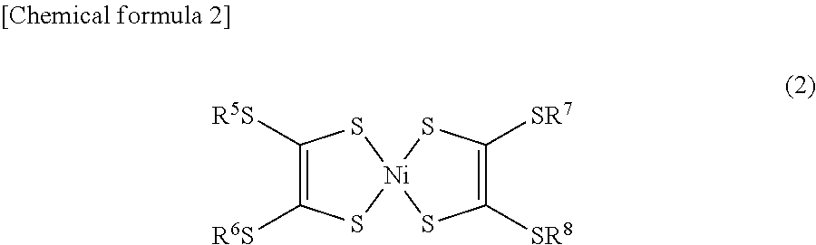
C1([R5S])=C([R6S])S[Ni]2(S1)SC([SR8])=C([SR7])S2
